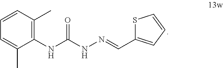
CC1=C(NC(NN=CC2=CC=CS2)=O)C(C)=CC=C1
